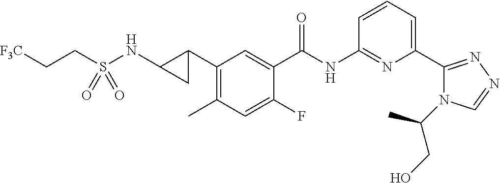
C1(C2CC2NS(=O)(CC[F3C])=O)=C(C)C=C(F)C(C(NC2=NC(C3=NN=CN3C(C)CO)=CC=C2)=O)=C1
